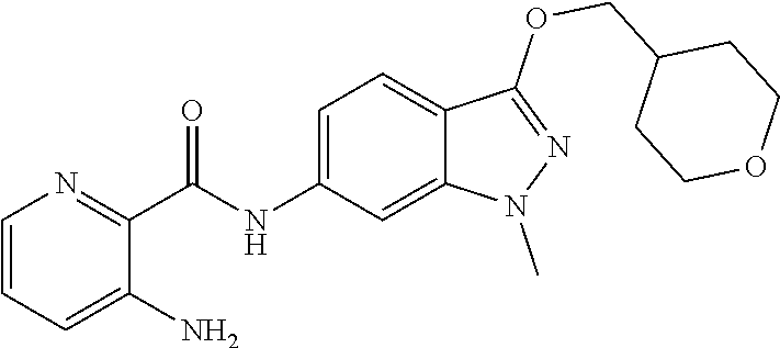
C1=CC=C(N)C(C(NC2=CC=C3C(=C2)N(C)N=C3OCC2CCOCC2)=O)=N1
